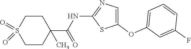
C1(OC2=CC=CC(F)=C2)=CN=C(NC(=O)C2(C)CCS(=O)(=O)CC2)S1
